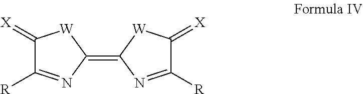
C1(=C2N=C([R])C(=[X])[W]2)[W]C(=[X])C([R])=N1
